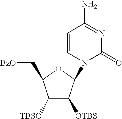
C1([TBSO])C([OTBS])C(N2C=CC(N)=NC2=O)OC1C[BzO]
